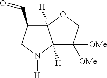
C1(C=O)C2([H])C([H])(N([H])C1)C([OMe])([OMe])CO2
